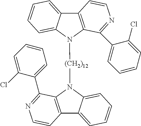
C12=C(N([(CH2)12]N3C4=C(C5=CC=CC=C35)C=CN=C4C3=CC=CC=C3Cl)C3=CC=CC=C13)C(C1=CC=CC=C1Cl)=NC=C2
